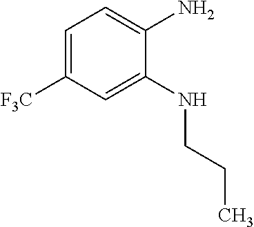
C1=C([F3C])C=C(NCCC)C(N)=C1
